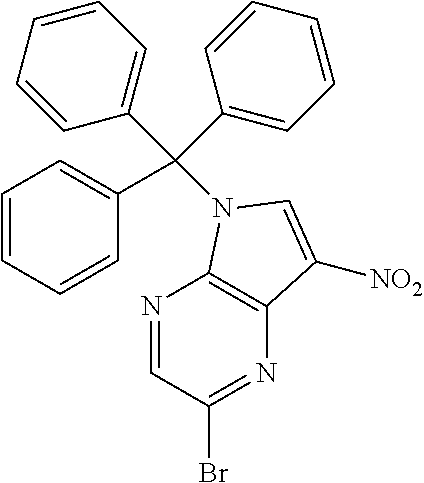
N1=CC(Br)=NC2=C1N(C(C1=CC=CC=C1)(C1=CC=CC=C1)C1=CC=CC=C1)C=C2[NO2]
